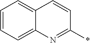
C1=CC=C2C(=C1)C=CC(*)=N2
